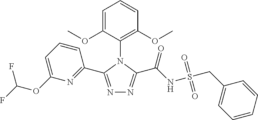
N1=C(C2=NC(OC(F)F)=CC=C2)N(C2=C(OC)C=CC=C2OC)C(C(NS(CC2=CC=CC=C2)(=O)=O)=O)=N1
